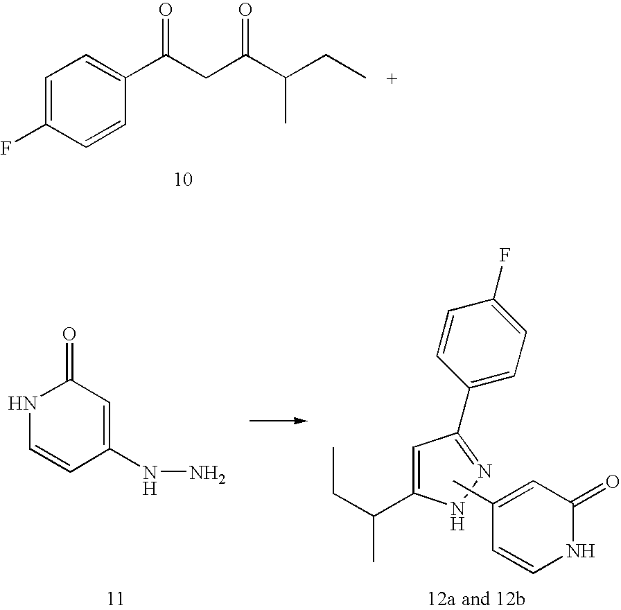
C1=C(F)C=CC(C(CC(C(CC)C)=O)=O)=C1.N1C=CC(NN)=CC1=O.C1=C(C(CC)C)NN=C1C1=CC=C(F)C=C1.C1(C)=CC(=O)NC=C1
